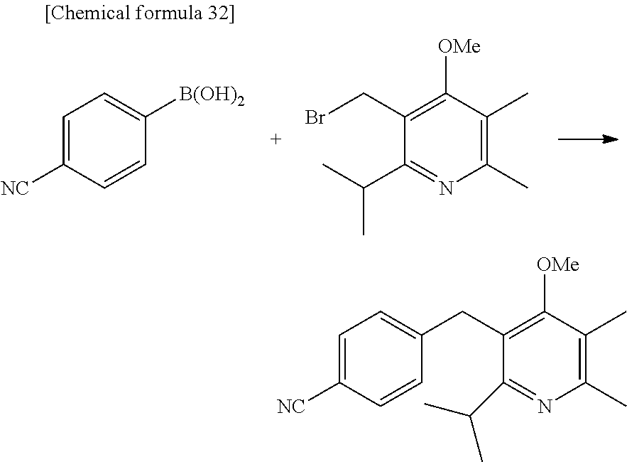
C1=CC([NC])=CC=C1[B(OH)2].C1(C)=C(C)C([OMe])=C(CBr)C(C(C)C)=N1.C1=CC([NC])=CC=C1CC1=C([OMe])C(C)=C(C)N=C1C(C)C
